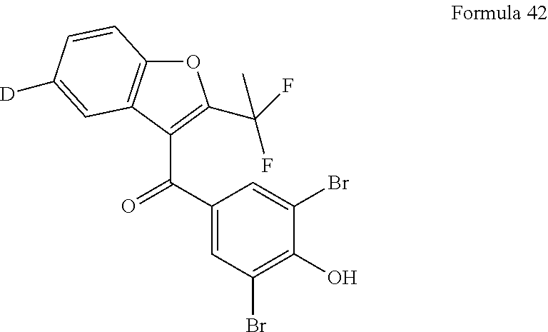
C1(C(C2=C(C(F)(F)C)OC3=C2C=C([D])C=C3)=O)=CC(Br)=C(O)C(Br)=C1
